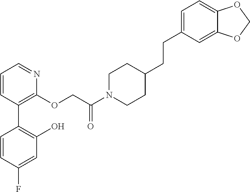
C1=CC(C2=C(O)C=C(F)C=C2)=C(OCC(N2CCC(CCC3=CC=C4C(=C3)OCO4)CC2)=O)N=C1
